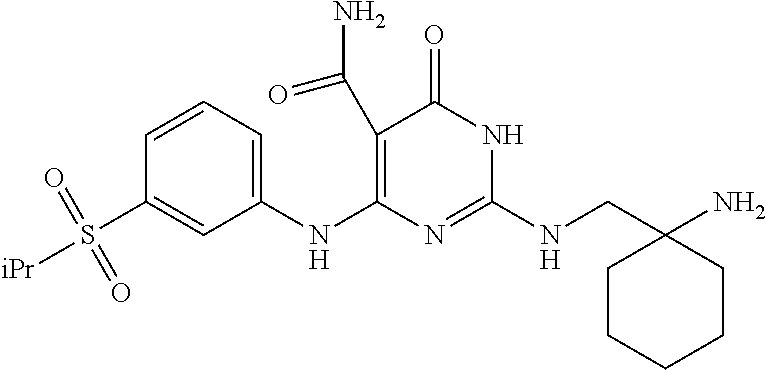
C1(C(N)=O)=C(NC2=CC=CC(S([iPr])(=O)=O)=C2)N=C(NCC2(N)CCCCC2)NC1=O
